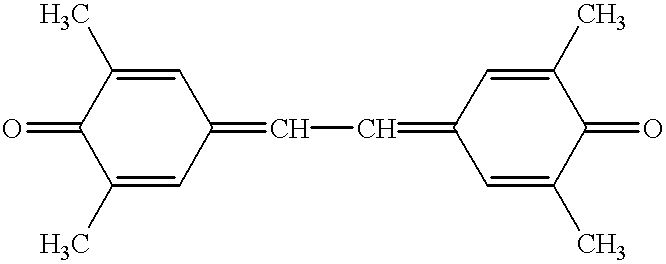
O=C1C(C)=CC(=CC=C2C=C(C)C(=O)C(C)=C2)C=C1C
